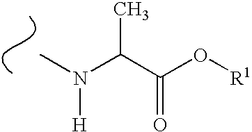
CN(C(C(O[R1])=O)C)[H]
